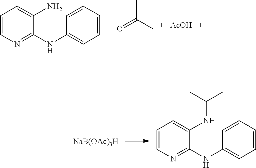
C1=CN=C(NC2=CC=CC=C2)C(N)=C1.O=C(C)C.[AcOH].[NaB(OAc)3H].C1=CN=C(NC2=CC=CC=C2)C(NC(C)C)=C1
